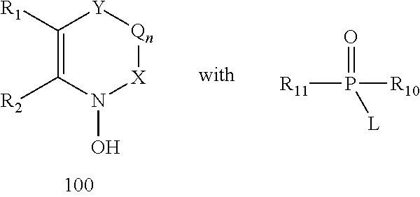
C1([R1])=C([R2])N(O)[X][Qn][Y]1.[R11]P([R10])(=O)[L]
